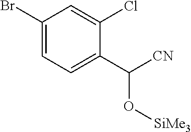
C1(Br)=CC=C(C([CN])O[SiMe3])C(Cl)=C1
